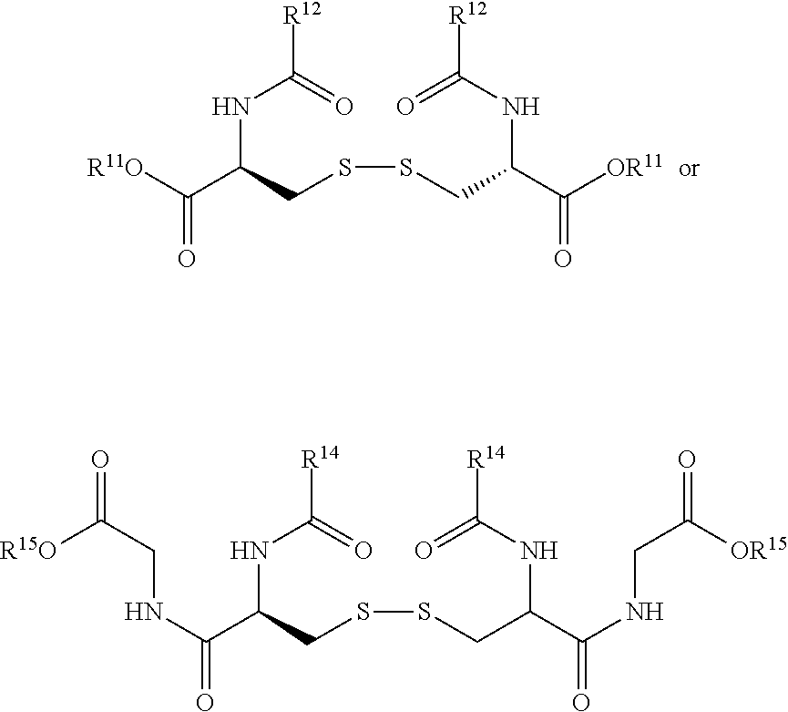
N(C(C([R11O])=O)CSSCC(C([OR11])=O)NC(=O)[R12])C([R12])=O.N(C(C(NCC(=O)[R15O])=O)CSSCC(C(NCC(=O)[OR15])=O)NC(=O)[R14])C([R14])=O
